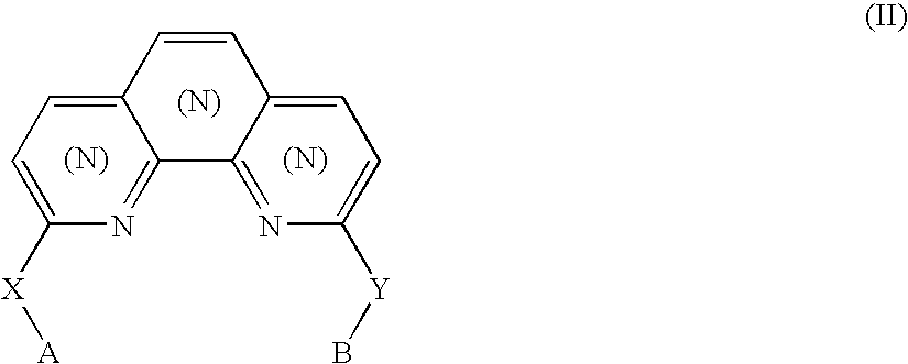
C12=CC=C([X][A])N=C1C1=NC([Y]B)=CC=C1C=C2.[(N)].[(N)].[(N)]
